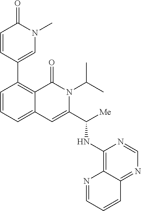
C12=CC=CC(C3=CN(C)C(=O)C=C3)=C1C(=O)N(C(C)C)C(C(NC1=C3C(=NC=N1)C=CC=N3)[Me])=C2
